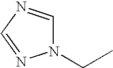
N1(CC)C=NC=N1
